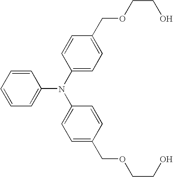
C1=CC(N(C2=CC=C(COCCO)C=C2)C2=CC=CC=C2)=CC=C1COCCO
